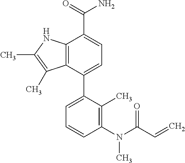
C12=C(C(C3=CC=CC(N(C(C=C)=O)C)=C3C)=CC=C1C(=O)N)C(C)=C(C)N2
